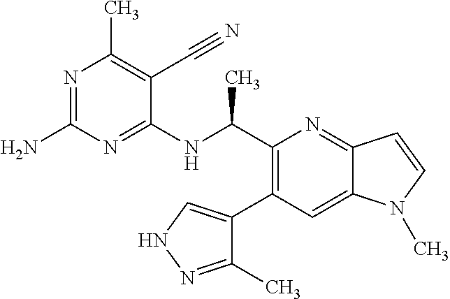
N1=C(N)N=C(NC(C2=C(C3=CNN=C3C)C=C3C(=N2)C=CN3C)C)C(C#N)=C1C
